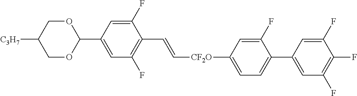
C1(C2OCC([C3H7])CO2)=CC(F)=C(C=C[CF2O]C2=CC=C(C3=CC(F)=C(F)C(F)=C3)C(F)=C2)C(F)=C1
